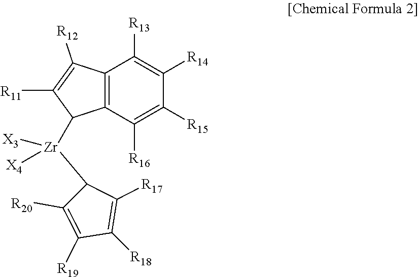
C12=C(C([R16])=C([R15])C([R14])=C1[R13])C([Zr]([X3])([X4])C1C([R20])=C([R19])C([R18])=C1[R17])C([R11])=C2[R12]
